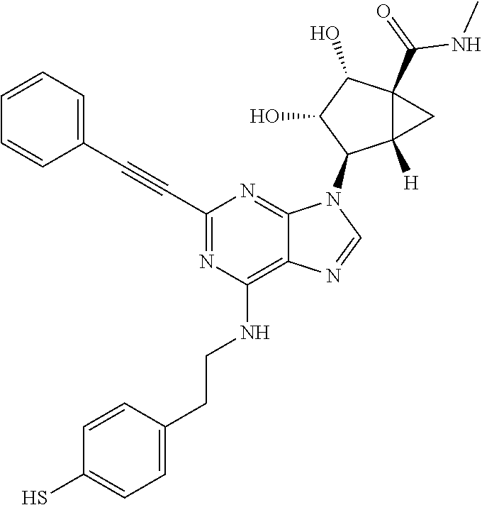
C(C1=NC(NCCC2=CC=C(S)C=C2)=C2C(=N1)N(C1C3([H])C(C(NC)=O)(C(O)C1O)C3)C=N2)#CC1=CC=CC=C1
